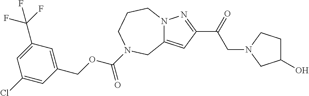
N12C(=CC(C(=O)CN3CCC(O)C3)=N1)CN(C(OCC1=CC(C(F)(F)F)=CC(Cl)=C1)=O)CCC2
